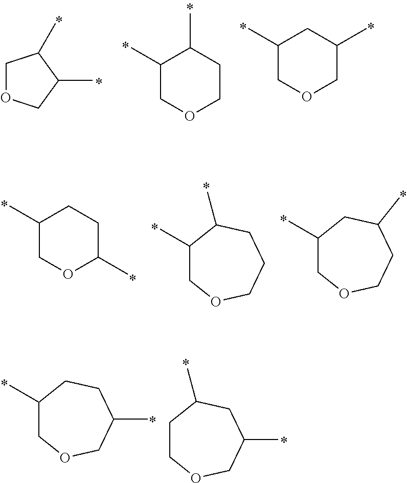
C1OCC(C)C1C.C1(C)COCCC1C.C1(C)COCC(C)C1.C1(C)COC(C)CC1.C1(C)COCCCC1C.C1(C)COCCC(C)C1.C1(C)COCC(C)CC1.C1COCC(C)CC1C
